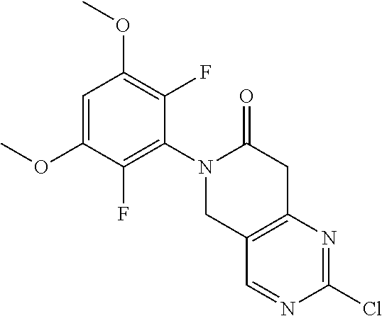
C12=C(N=C(Cl)N=C1)CC(=O)N(C1=C(F)C(OC)=CC(OC)=C1F)C2
